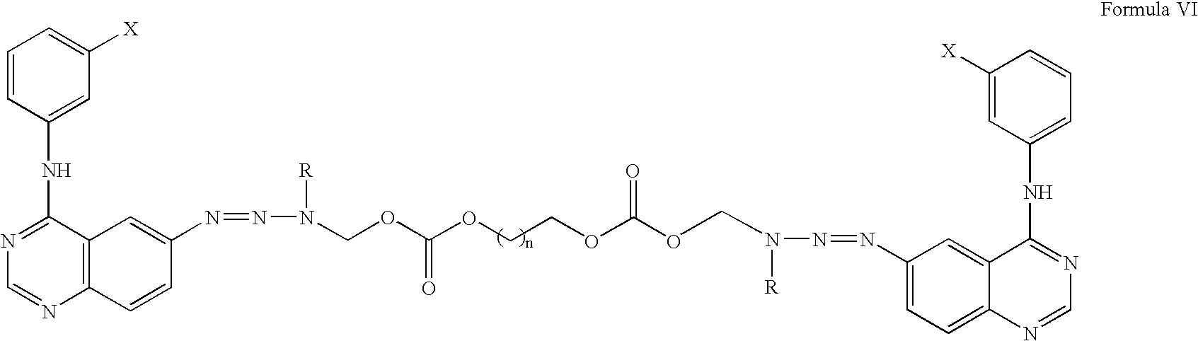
C1=CC([X])=CC(NC2=NC=NC3=CC=C(N=NN(CC)[R])C=C23)=C1.C1=CC(NC2=NC=NC3=C2C=C(N=NN([R])COC(OCCOC(O)=O)=O)C=C3)=CC([X])=C1
